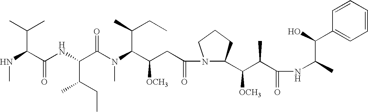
N(C(C(NC(C(N(C(C(CC(N1C(C(C(C(NC(C(C2=CC=CC=C2)O)C)=O)C)[OCH3])CCC1)=O)[OCH3])C(CC)C)C)=O)C(CC)C)=O)C(C)C)C
